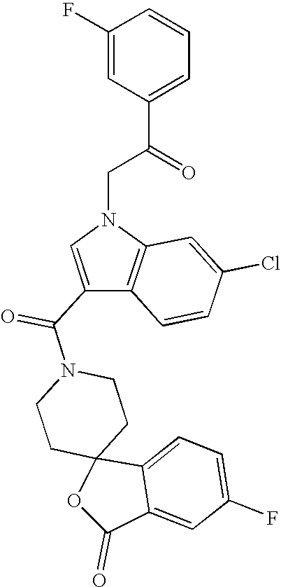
C1CN(C(C2=CN(CC(C3=CC=CC(F)=C3)=O)C3=C2C=CC(Cl)=C3)=O)CCC12C1=CC=C(F)C=C1C(=O)O2
